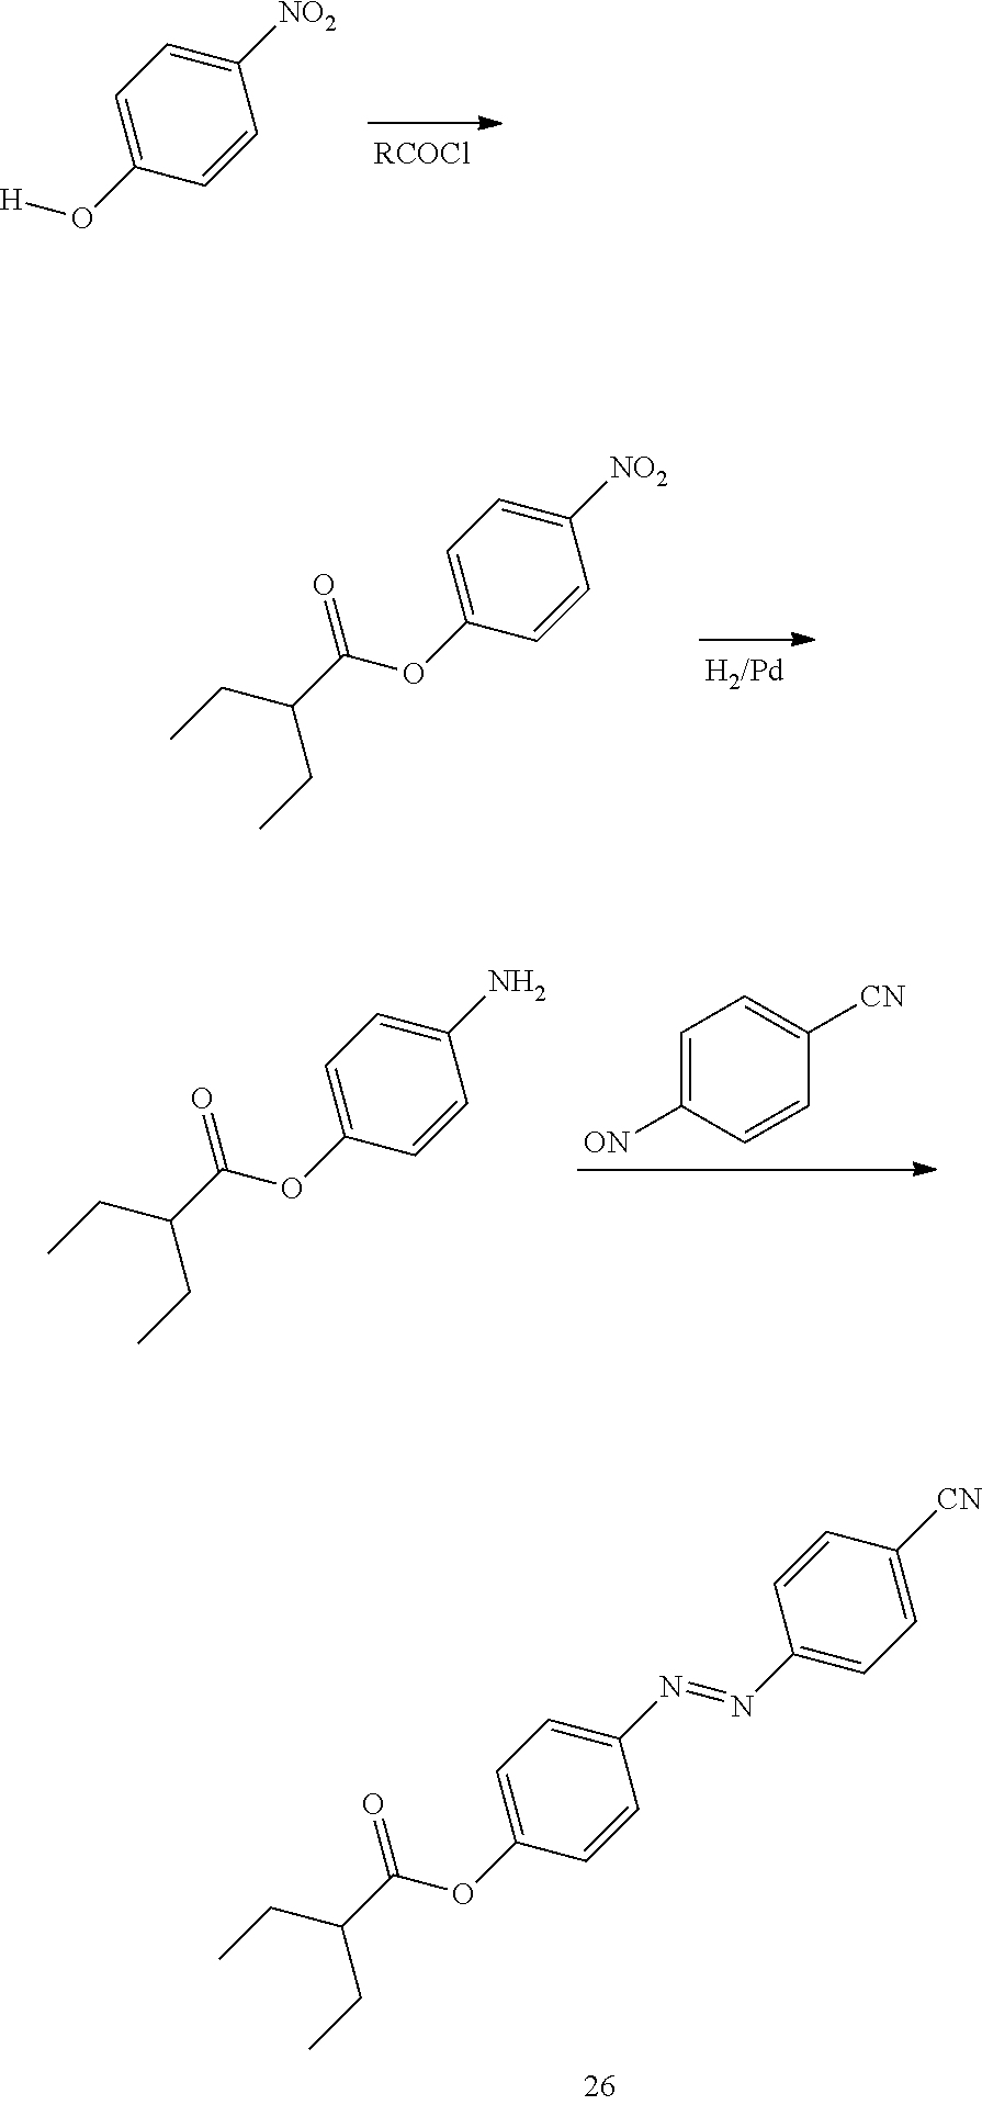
[RCOCl].C1=C([NO2])C=CC(O[H])=C1.[H2/Pd].C1=C(OC(C(CC)CC)=O)C=CC([NO2])=C1.C1=C([ON])C=CC([CN])=C1.C1=C(OC(C(CC)CC)=O)C=CC(N)=C1.C1=C(OC(C(CC)CC)=O)C=CC(N=NC2=CC=C([CN])C=C2)=C1
